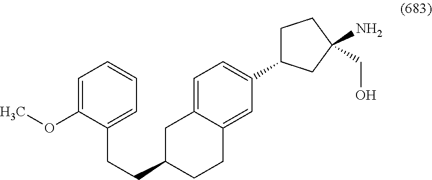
C1=C2C(=CC(C3CCC(N)(CO)C3)=C1)CCC(CCC1=CC=CC=C1OC)C2
